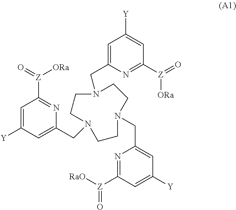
C1=C([Y])C=C(CN2CCN(CC3=CC([Y])=CC([Z]([RaO])=O)=N3)CCN(CC3=CC([Y])=CC([Z](=O)[ORa])=N3)CC2)N=C1[Z](=O)[ORa]
